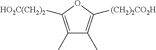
C1(C)=C([HO2C(CH2)2])OC([(CH2)2CO2H])=C1C
